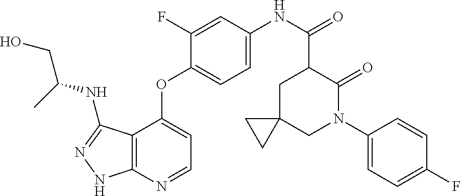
C12=C(N=CC=C1OC1=CC=C(NC(=O)C3C(=O)N(C4=CC=C(F)C=C4)CC4(C3)CC4)C=C1F)NN=C2NC(CO)C
